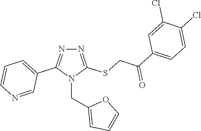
N1=C(SCC(C2=CC=C(Cl)C(Cl)=C2)=O)N(CC2=CC=CO2)C(C2=CC=CN=C2)=N1
